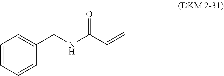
C1=CC=CC(CNC(C=C)=O)=C1
